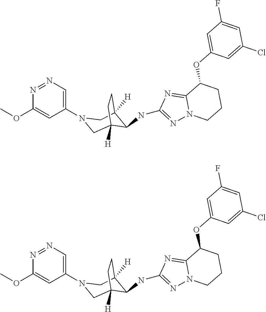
N1(C2=CN=NC(OC)=C2)CC2([H])C(NC3=NN4C(=N3)C(OC3=CC(F)=CC(Cl)=C3)CCC4)C([H])(C1)CC2.N1(C2=CN=NC(OC)=C2)CC2([H])C(NC3=NN4C(=N3)C(OC3=CC(F)=CC(Cl)=C3)CCC4)C([H])(C1)CC2
